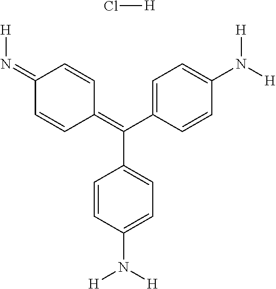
C(C1=CC=C(N([H])[H])C=C1)(=C1C=CC(=N[H])C=C1)C1=CC=C(N([H])[H])C=C1.Cl[H]
